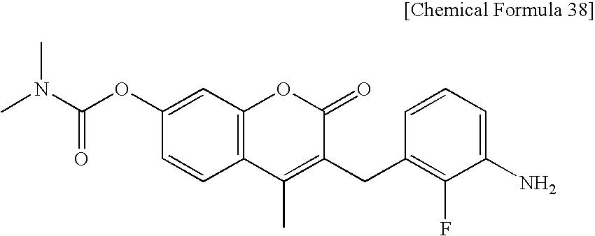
CN(C(OC1=CC2=C(C=C1)C(C)=C(CC1=C(F)C(N)=CC=C1)C(=O)O2)=O)C
